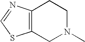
C12=C(CN(C)CC1)SC=N2
